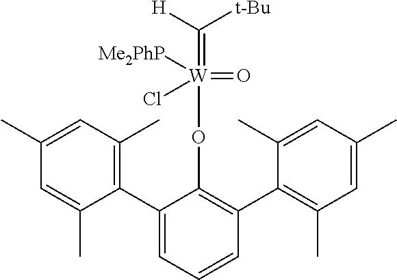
C1(C2=CC=CC(C3=C(C)C=C(C)C=C3C)=C2O[W](=C([H])[t-Bu])([Me2PhP])(Cl)=O)=C(C)C=C(C)C=C1C
